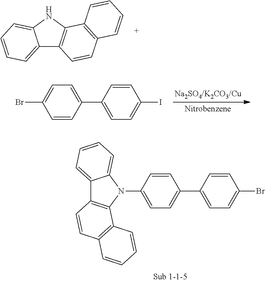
BrC1=CC=C(C2=CC=C(I)C=C2)C=C1.N1(C2=CC=C(C3=CC=C(Br)C=C3)C=C2)C2=CC=CC=C2C2=C1C1=C(C=C2)C=CC=C1.C12=CC=CC=C1NC1=C2C=CC2=C1C=CC=C2
